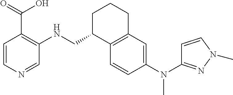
C1=CN=CC(NCC2C3=C(CCC2)C=C(N(C)C2=NN(C)C=C2)C=C3)=C1C(=O)O
